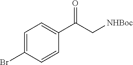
C1=C(Br)C=CC(C(C[NHBoc])=O)=C1
